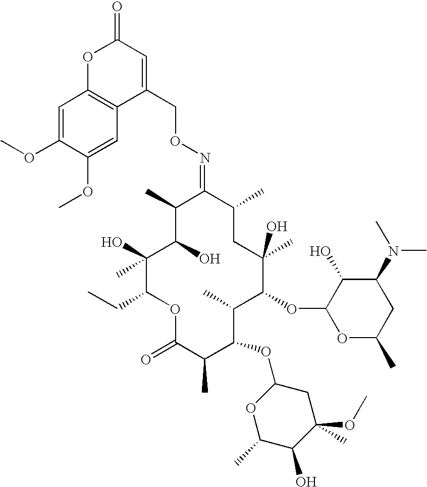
C1=C(OC)C(OC)=CC2=C1OC(=O)C=C2CON=C1C(C)CC(C)(O)C(OC2OC(C)CC(N(C)C)C2O)C(C)C(OC2OC(C)C(O)C(OC)(C)C2)C(C)C(=O)OC(CC)C(O)(C)C(O)C1C
